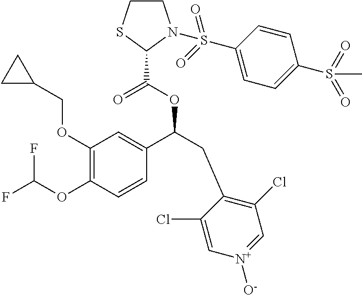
C1(OCC2CC2)=C(OC(F)F)C=CC(C(CC2=C(Cl)C=[N+]([O-])C=C2Cl)OC(=O)C2N(S(C3=CC=C(S(C)(=O)=O)C=C3)(=O)=O)CCS2)=C1
